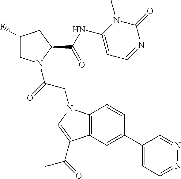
C1(F)CN(C(=O)CN2C3=C(C=C(C4=CC=NN=C4)C=C3)C(C(C)=O)=C2)C(C(NC2=CC=NC(=O)N2C)=O)C1
